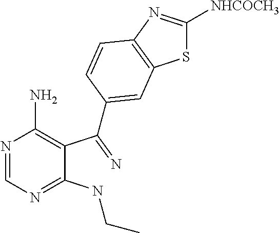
N1=CN=C(NCC)C(C(=N)C2=CC3=C(N=C([NHCOCH3])S3)C=C2)=C1N
